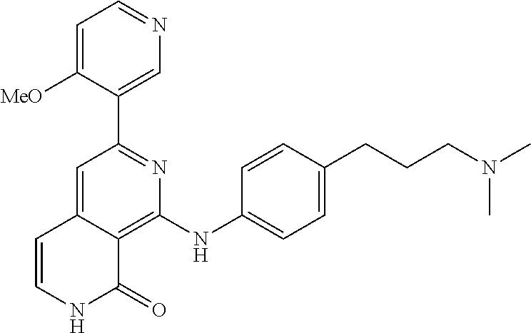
C1(C2=NC(NC3=CC=C(CCCN(C)C)C=C3)=C3C(=C2)C=CNC3=O)=CN=CC=C1[MeO]
